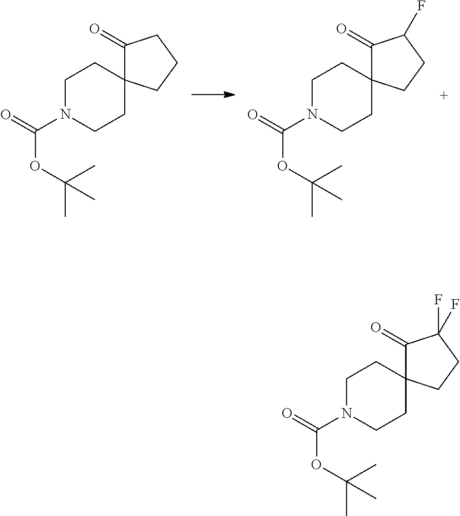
C1N(C(=O)OC(C)(C)C)CCC2(C1)C(=O)CCC2.C1N(C(=O)OC(C)(C)C)CCC2(C1)C(=O)C(F)CC2.C1N(C(=O)OC(C)(C)C)CCC2(C1)C(=O)C(F)(F)CC2
